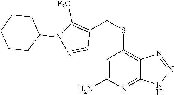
C12=C(SCC3=C([F3C])N(C4CCCCC4)N=C3)C=C(N)N=C1NN=N2
